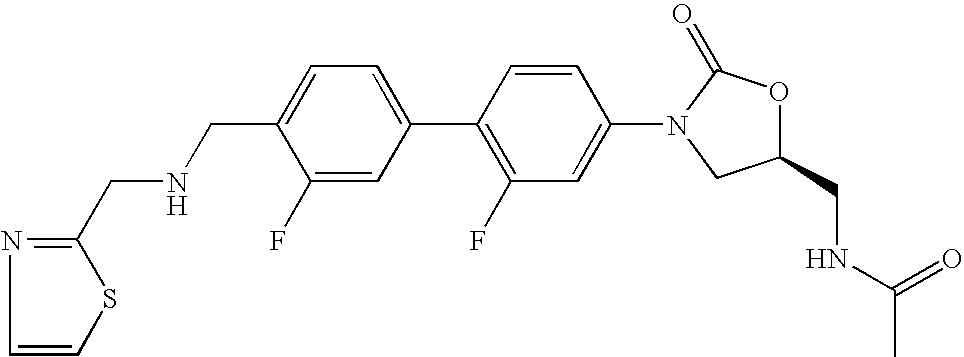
C1=C(CNCC2=NC=CS2)C(F)=CC(C2=C(F)C=C(N3CC(CNC(C)=O)OC3=O)C=C2)=C1
